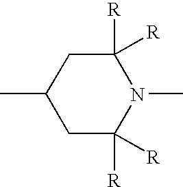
C1(C)CC([R])([R])N(C)C([R])([R])C1
